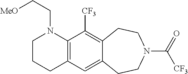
C1CCC2=C(N1CC[MeO])C([CF3])=C1C(=C2)CCN(C(=O)[CF3])CC1
